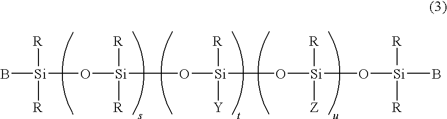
B[Si](O[Si](O[Si](O[Si](O[Si](B)([R])[R])([R])[Z])([R])[Y])([R])[R])([R])[R]
